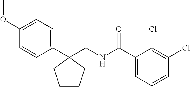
C1=C(OC)C=CC(C2(CNC(C3=CC=CC(Cl)=C3Cl)=O)CCCC2)=C1
